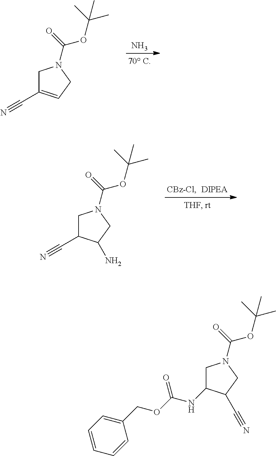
N.C1C(C#N)=CCN1C(=O)OC(C)(C)C.[CBz-Cl].C1C(C#N)C(N)CN1C(=O)OC(C)(C)C.C1N(C(=O)OC(C)(C)C)CC(C#N)C1NC(OCC1=CC=CC=C1)=O
